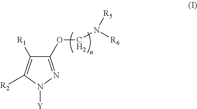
C1(OCN([R6])[R5])=NN([Y])C([R2])=C1[R1]
